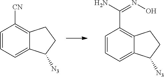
C12=CC=CC([CN])=C1CCC2[N3].C12=CC=CC(C(N)=NO)=C1CCC2[N3]
